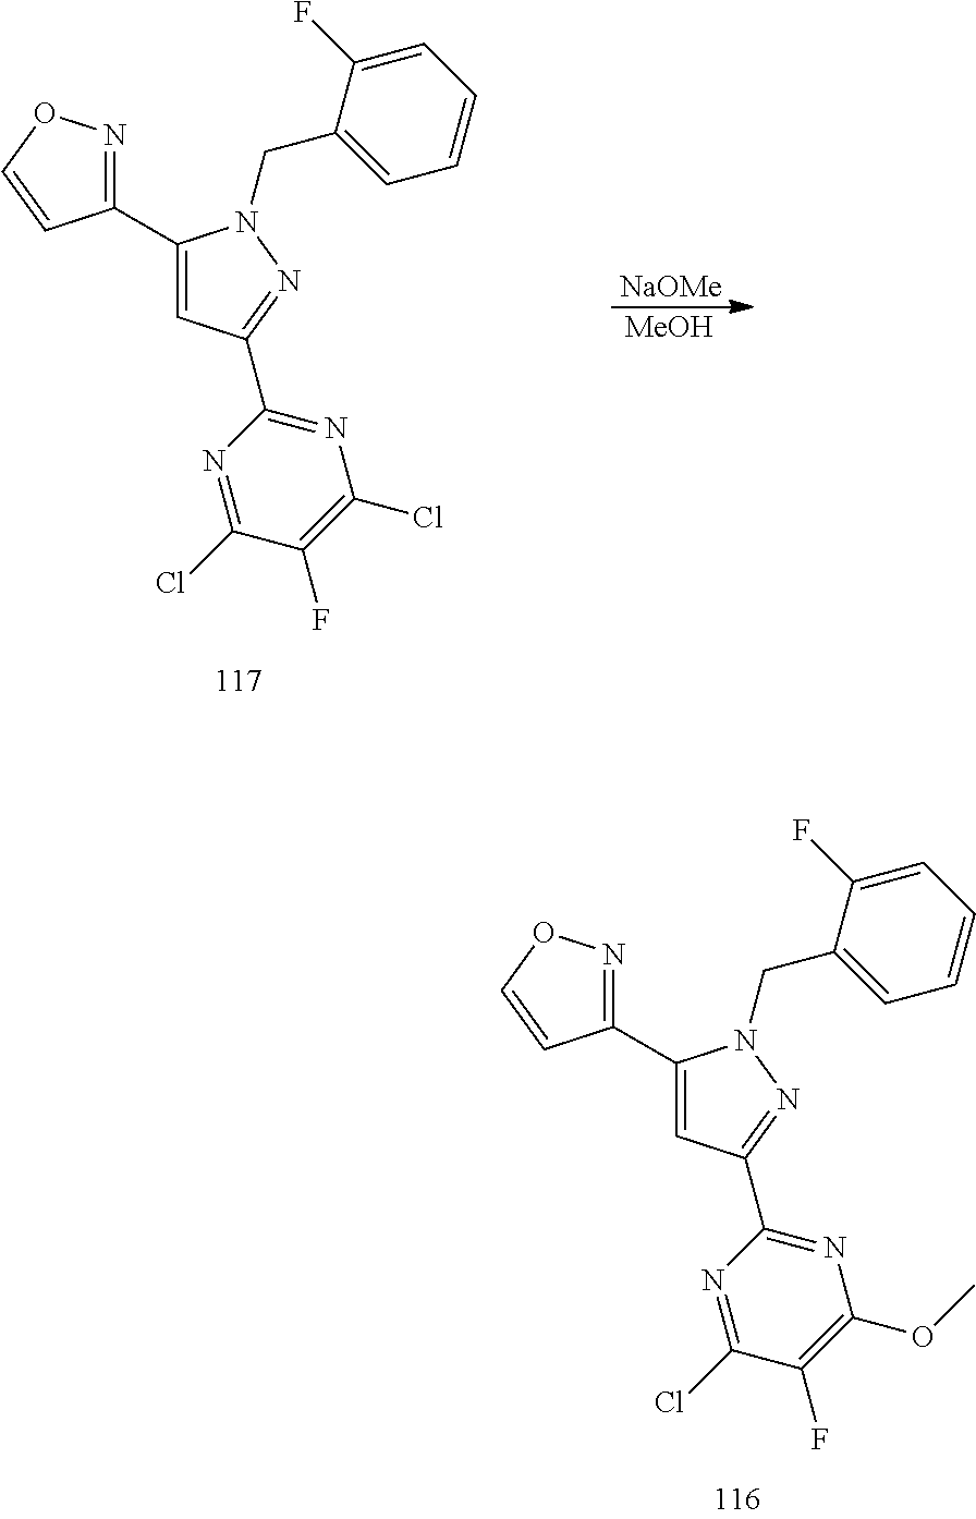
C1(C2=NOC=C2)=CC(C2=NC(Cl)=C(F)C(Cl)=N2)=NN1CC1=CC=CC=C1F.[NaOMe].[MeOH].C1(C2=NOC=C2)=CC(C2=NC(OC)=C(F)C(Cl)=N2)=NN1CC1=CC=CC=C1F
